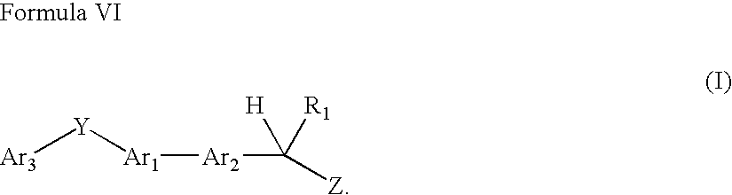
[Ar3][Y][Ar1][Ar2]C([H])([R1])[Z]
